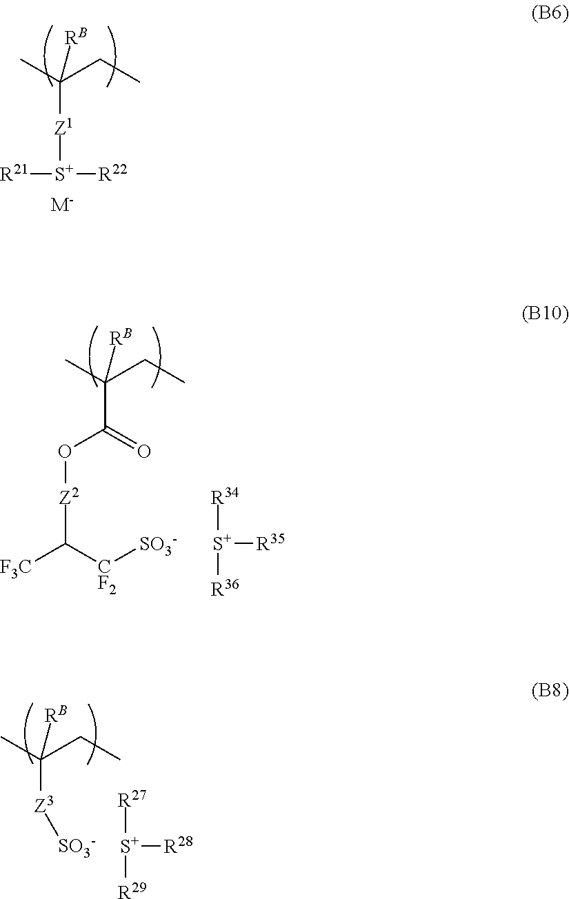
[R21][S+]([R22])[Z1]C(CC)(C)[RB].[M-].C(C(CC)(C)[RB])(=O)O[Z2]C([F3C])[CF2][SO3-].[S+]([R35])([R36])[R34].[Z3](C(CC)(C)[RB])[SO3-].[S+]([R28])([R29])[R27]
